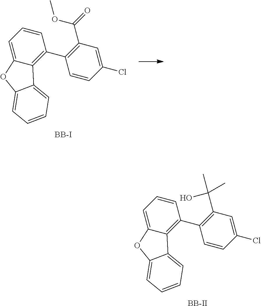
[BB-II].C1=CC(Cl)=CC(C(O)(C)C)=C1C1=C2C(=CC=C1)OC1=CC=CC=C21.[BB-I].C1=CC(Cl)=CC(C(=O)OC)=C1C1=C2C(=CC=C1)OC1=CC=CC=C21
